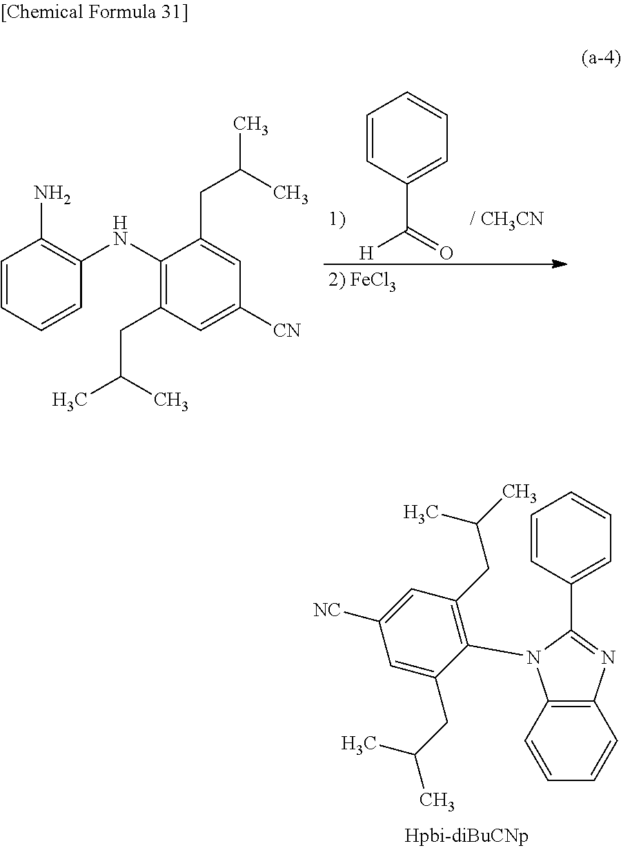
C1=CC(C([H])=O)=CC=C1.C1=CC=CC(NC2=C(CC(C)C)C=C([CN])C=C2CC(C)C)=C1N.C1=CC(C2=NC3=C(C=CC=C3)N2C2=C(CC(C)C)C=C([NC])C=C2CC(C)C)=CC=C1
